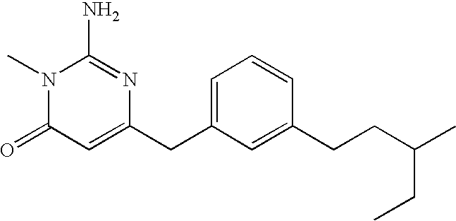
N1(C)C(=O)C=C(CC2=CC=CC(CCC(CC)C)=C2)N=C1N
